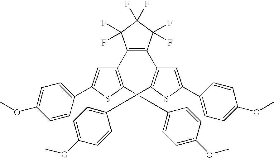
C1(C2=C(C3=CC=C(OC)C=C3)SC(C3=CC=C(OC)C=C3)=C2)=C(C2=C(C3=CC=C(OC)C=C3)SC(C3=CC=C(OC)C=C3)=C2)C(F)(F)C(F)(F)C1(F)F
